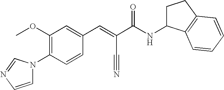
C1(OC)=C(N2C=CN=C2)C=CC(C=C(C(NC2CCC3=C2C=CC=C3)=O)C#N)=C1
